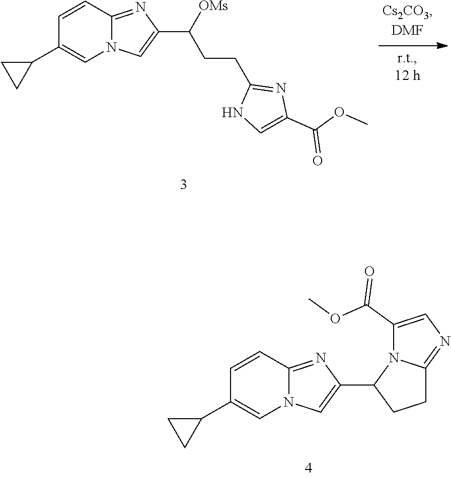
C1=CC2=NC(C([OMs])CCC3=NC(C(OC)=O)=CN3)=CN2C=C1C1CC1.C1=CC2=NC(C3CCC4=NC=C(C(OC)=O)N34)=CN2C=C1C1CC1
